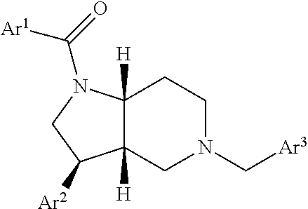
C12([H])C([H])(N(C(=O)[Ar1])CC1[Ar2])CCN(C[Ar3])C2
